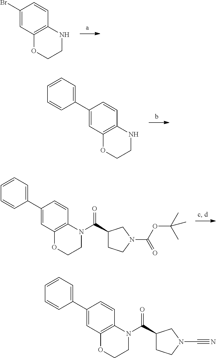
C1(Br)=CC2=C(C=C1)NCCO2.C1(C2=CC=CC=C2)=CC2=C(C=C1)NCCO2.C1(C2=CC=CC=C2)=CC2=C(C=C1)N(C(C1CCN(C(OC(C)(C)C)=O)C1)=O)CCO2.C1(C2=CC=CC=C2)=CC2=C(C=C1)N(C(C1CCN(C#N)C1)=O)CCO2
